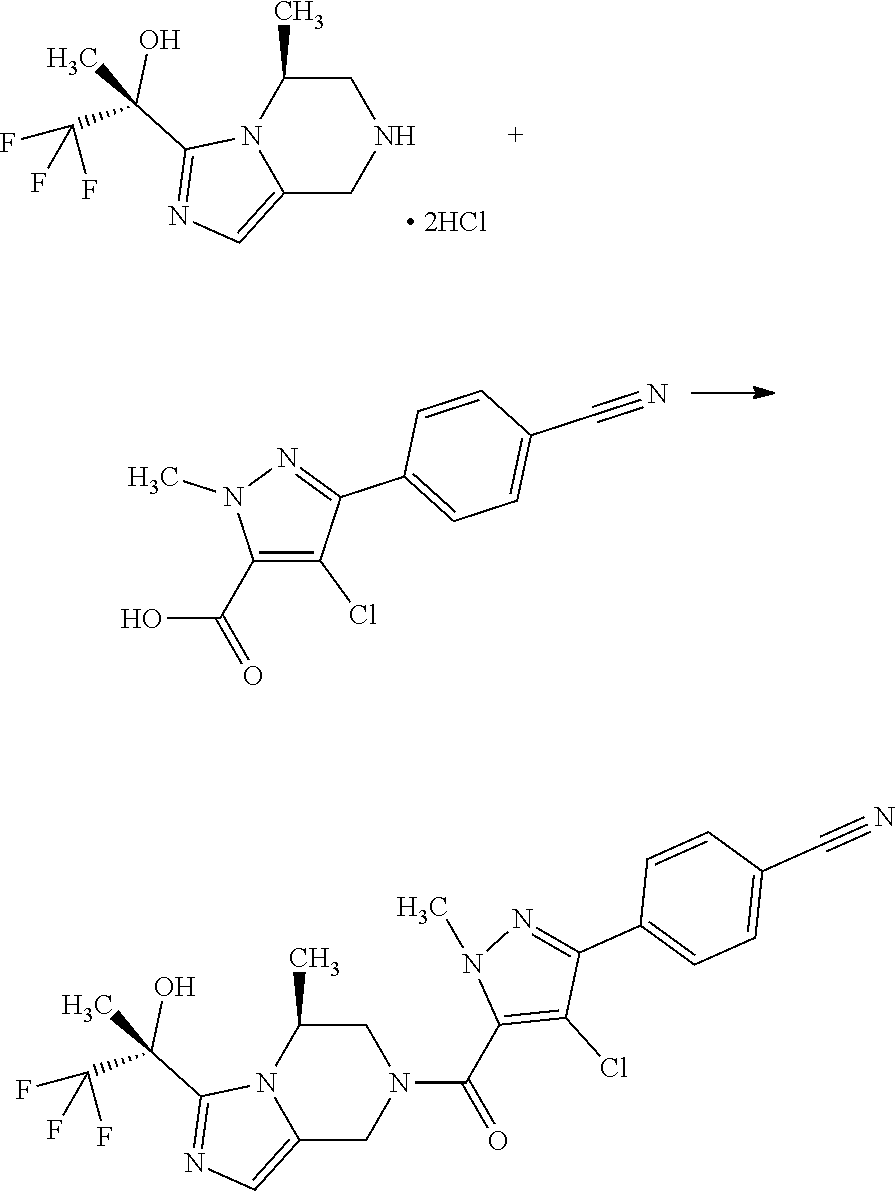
C12=CN=C(C(C(F)(F)F)(O)C)N1C(C)CNC2.C1(C(=O)O)=C(Cl)C(C2=CC=C(C#N)C=C2)=NN1C.C12=CN=C(C(C(F)(F)F)(O)C)N1C(C)CN(C(=O)C1=C(Cl)C(C3=CC=C(C#N)C=C3)=NN1C)C2
